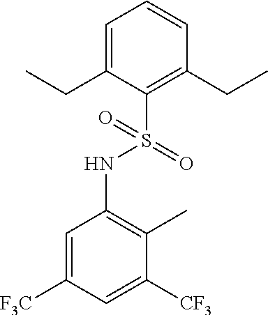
C1=C([F3C])C=C([CF3])C(C)=C1NS(C1=C(CC)C=CC=C1CC)(=O)=O
